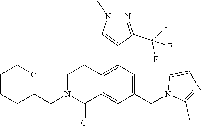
C1CCCC(CN2C(=O)C3=CC(CN4C(C)=NC=C4)=CC(C4=CN(C)N=C4C(F)(F)F)=C3CC2)O1
